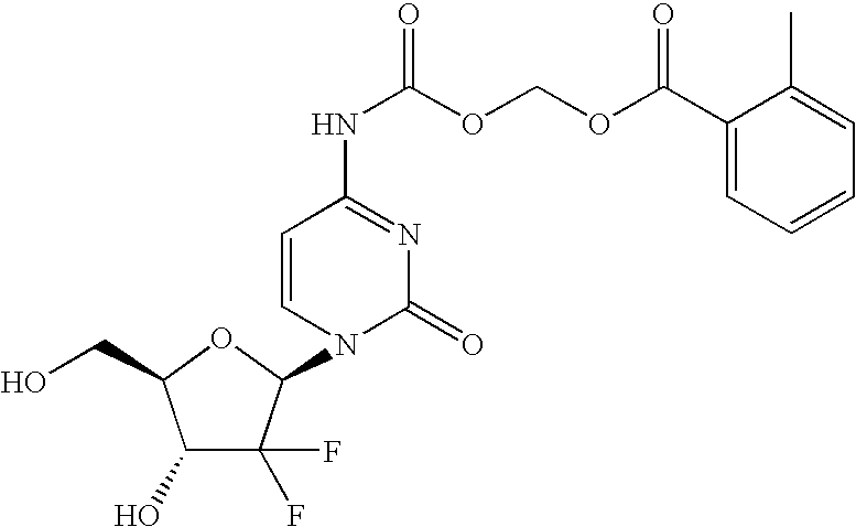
C1(O)C(F)(F)C(N2C(=O)N=C(NC(OCOC(C3=CC=CC=C3C)=O)=O)C=C2)OC1CO
